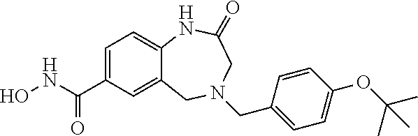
C12=CC(C(NO)=O)=CC=C1NC(=O)CN(CC1=CC=C(OC(C)(C)C)C=C1)C2
